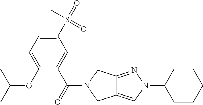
O(C1=CC=C(S(=O)(C)=O)C=C1C(=O)N1CC2=CN(C3CCCCC3)N=C2C1)C(C)C
